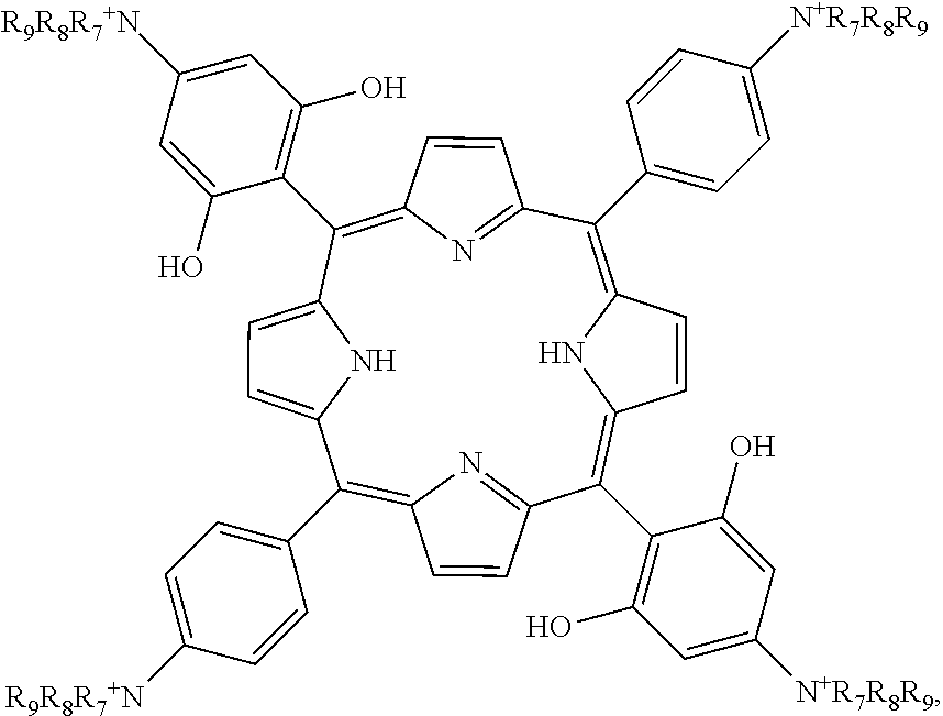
C1(C2=CC=C([N+R7R8R9])C=C2)=C2NC(=C(C3=C(O)C=C([N+R7R8R9])C=C3O)C3=NC(=C(C4=CC=C([R9R8R7+N])C=C4)C4=CC=C(N4)C(C4=C(O)C=C([R9R8R7+N])C=C4O)=C4N=C1C=C4)C=C3)C=C2
